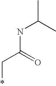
*CC(NC(C)C)=O
